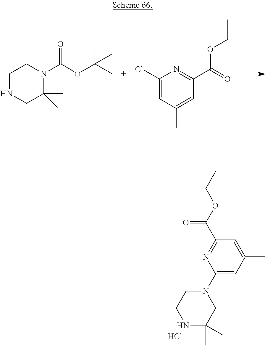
C1=C(N2CC(C)(C)NCC2)N=C(C(OCC)=O)C=C1C.Cl.C1NCC(C)(C)N(C(OC(C)(C)C)=O)C1.C1(Cl)=CC(C)=CC(C(=O)OCC)=N1
